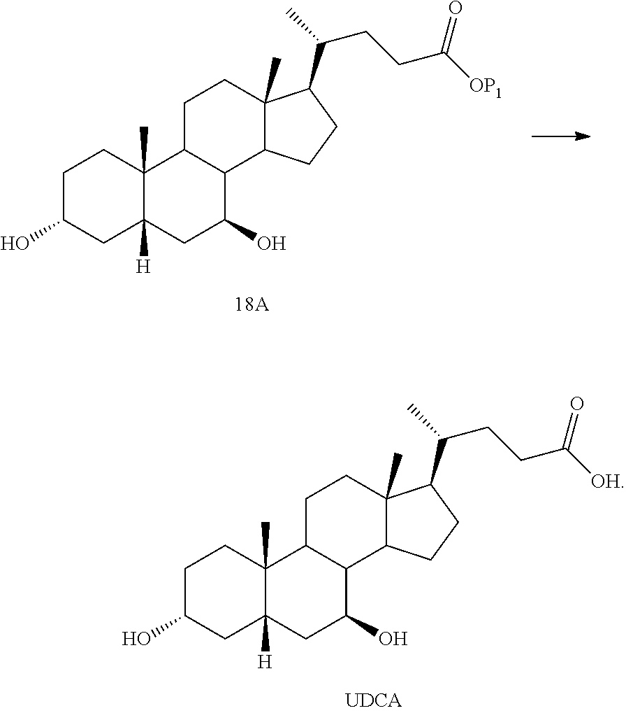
C1C(O)CC2([H])C(C)(C1)C1C(C(O)C2)C2C(C)(CC1)C(C(CCC([OP1])=O)C)CC2.C1C(O)CC2([H])C(C)(C1)C1C(C(O)C2)C2C(C)(CC1)C(C(CCC([OH])=O)C)CC2
